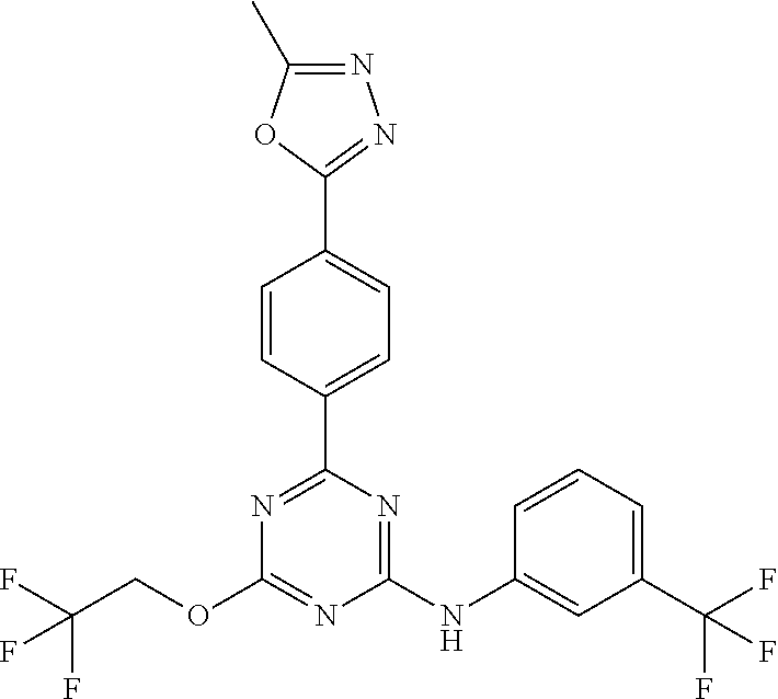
C1(C2=CC=C(C3=NN=C(C)O3)C=C2)=NC(OCC(F)(F)F)=NC(NC2=CC(C(F)(F)F)=CC=C2)=N1
